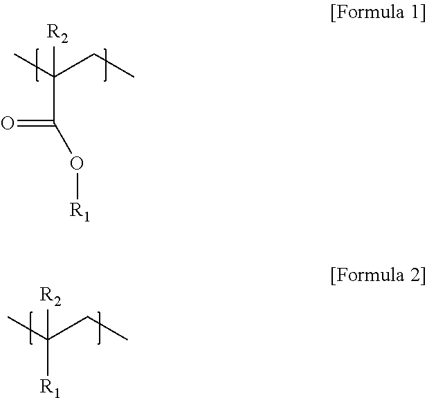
CCC(C)(C(=O)O[R1])[R2].CCC(C)([R1])[R2]
